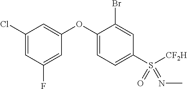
C1(OC2=CC=C(S([CF2H])(=NC)=O)C=C2Br)=CC(Cl)=CC(F)=C1
